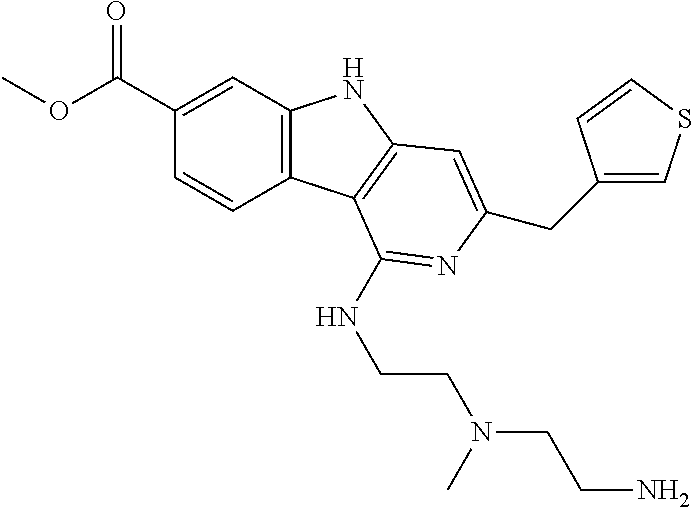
C1(C(OC)=O)=CC2=C(C=C1)C1=C(N2)C=C(CC2=CSC=C2)N=C1NCCN(CCN)C
